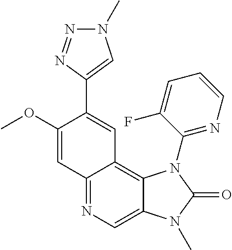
C12=NC=C3C(=C1C=C(C1=CN(C)N=N1)C(OC)=C2)N(C1=NC=CC=C1F)C(=O)N3C
